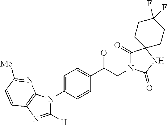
C1(C(CN2C(=O)C3(NC2=O)CCC(F)(F)CC3)=O)=CC=C(N2C([H])=NC3=C2N=C([Me])C=C3)C=C1
